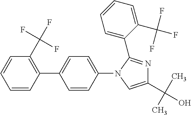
C1=CC(C2=CC=C(N3C(C4=CC=CC=C4C(F)(F)F)=NC(C(C)(C)O)=C3)C=C2)=C(C(F)(F)F)C=C1
